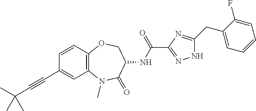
C1=CC2=C(C=C1C#CC(C)(C)C)N(C)C(=O)C(NC(C1=NNC(CC3=CC=CC=C3F)=N1)=O)CO2
